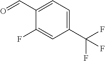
C1(F)=CC(C(F)(F)F)=CC=C1C=O
